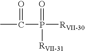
CC(=O)P(=O)([RVII-30])[RVII-31]
